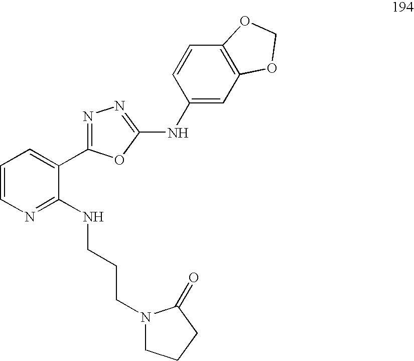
C1=CN=C(NCCCN2CCCC2=O)C(C2=NN=C(NC3=CC4=C(C=C3)OCO4)O2)=C1
